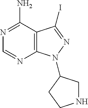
C12=C(C(N)=NC=N1)C(I)=NN2C1CNCC1
